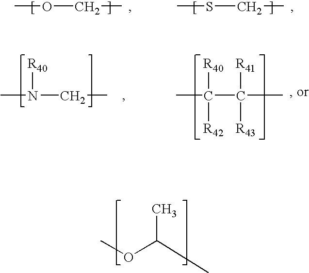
O(CC)C.S(CC)C.COC(C)C.N(CC)([R40])C.C(C(C)([R41])[R43])([R40])(C)[R42]
